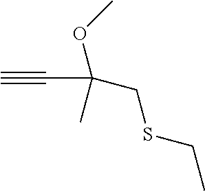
C#CC(CSCC)(OC)C
